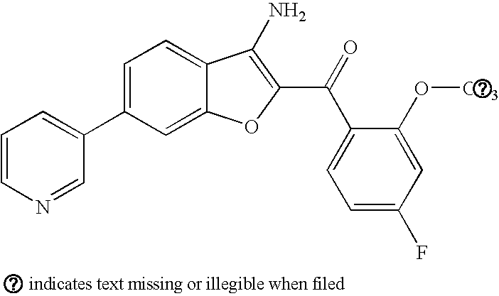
C1=CN=CC(C2=CC=C3C(=C2)OC(C(C2=CC=C(F)C=C2OC)=O)=C3N)=C1
